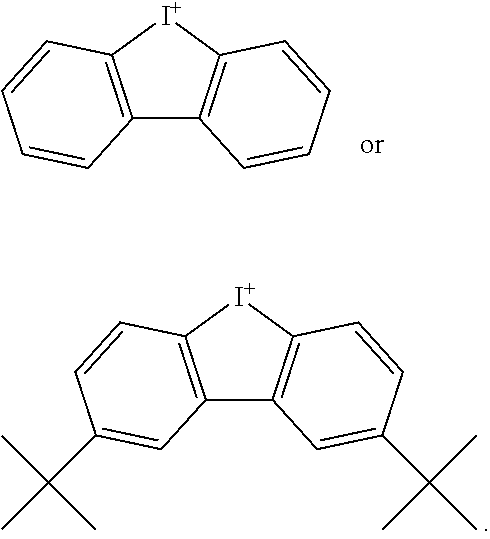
C12=C([I+]C3=C1C=CC=C3)C=CC=C2.C12=C([I+]C3=C1C=C(C(C)(C)C)C=C3)C=CC(C(C)(C)C)=C2
